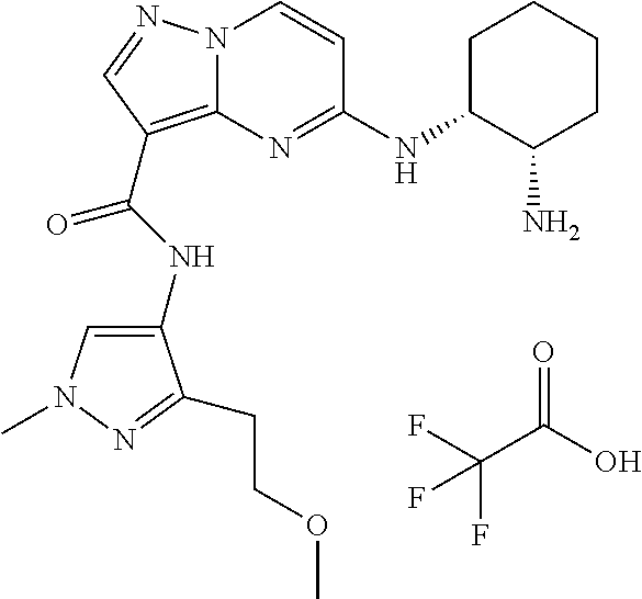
FC(C(O)=O)(F)F.N12C(=C(C(NC3=CN(C)N=C3CCOC)=O)C=N1)N=C(NC1CCCCC1N)C=C2
